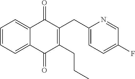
C1=CC=C2C(=C1)C(=O)C(CC1=CC=C(F)C=N1)=C(CCC)C2=O
